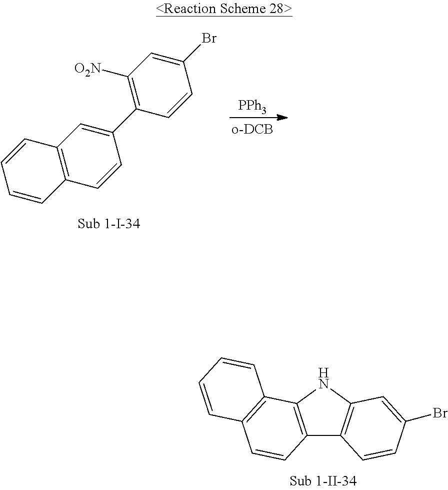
[PPh3].C1([O2N])=C(C2=CC3=C(C=C2)C=CC=C3)C=CC(Br)=C1.C12=C(NC3=C1C=CC(Br)=C3)C1=C(C=C2)C=CC=C1
